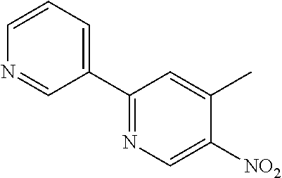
C1(C2=NC=C([NO2])C(C)=C2)=CC=CN=C1
